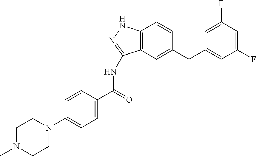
C1=CC(N2CCN(C)CC2)=CC=C1C(NC1=NNC2=C1C=C(CC1=CC(F)=CC(F)=C1)C=C2)=O
